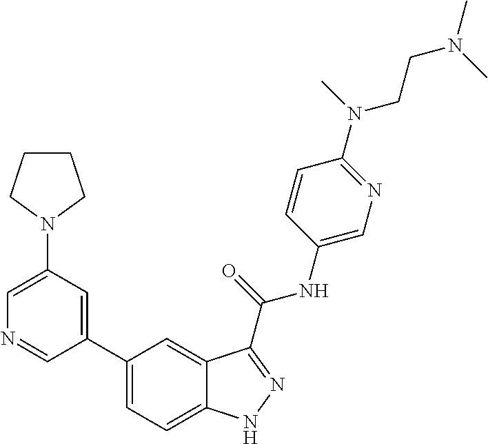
C1(N2CCCC2)=CN=CC(C2=CC=C3C(=C2)C(C(NC2=CN=C(N(CCN(C)C)C)C=C2)=O)=NN3)=C1
